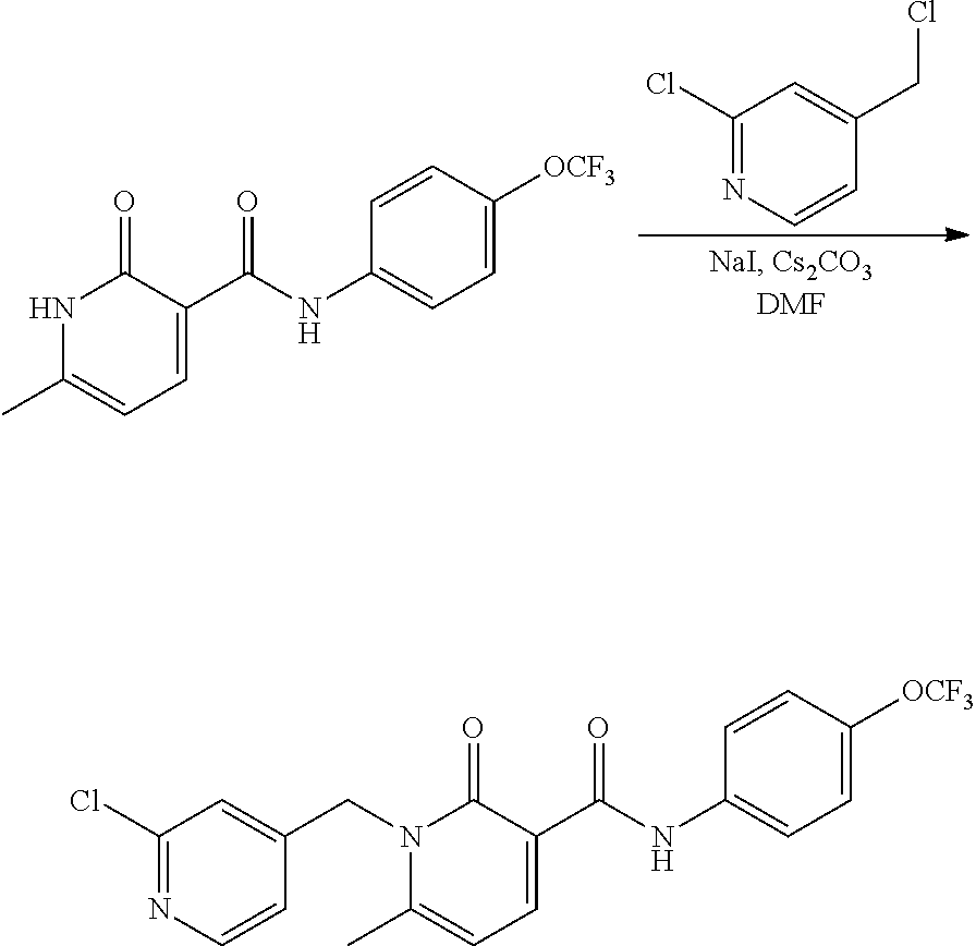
N1C(C)=CC=C(C(NC2=CC=C([OCF3])C=C2)=O)C1=O.C(C1=CC(Cl)=NC=C1)Cl.N1(CC2=CC(Cl)=NC=C2)C(C)=CC=C(C(NC2=CC=C([OCF3])C=C2)=O)C1=O
